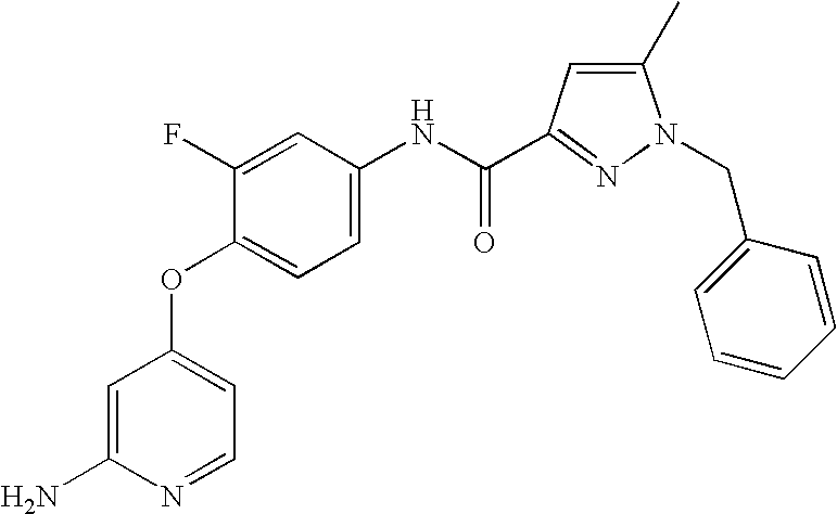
C1=C(N)N=CC=C1OC1=CC=C(NC(=O)C2=NN(CC3=CC=CC=C3)C(C)=C2)C=C1F
